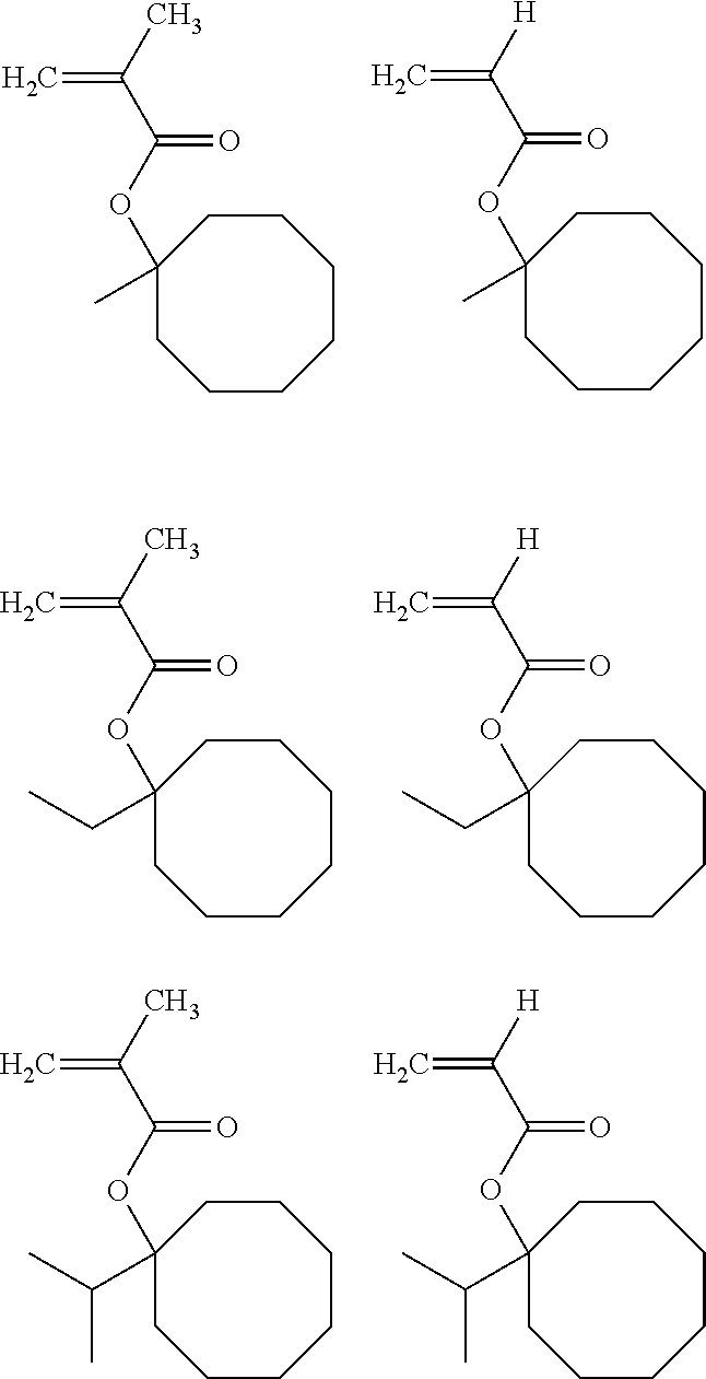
O(C(C(C)=C)=O)C1(C)CCCCCCC1.O(C(C([H])=C)=O)C1(C)CCCCCCC1.O(C(C(C)=C)=O)C1(CC)CCCCCCC1.O(C(C([H])=C)=O)C1(CC)CCCCCCC1.O(C(C(C)=C)=O)C1(C(C)C)CCCCCCC1.O(C(C([H])=C)=O)C1(C(C)C)CCCCCCC1
